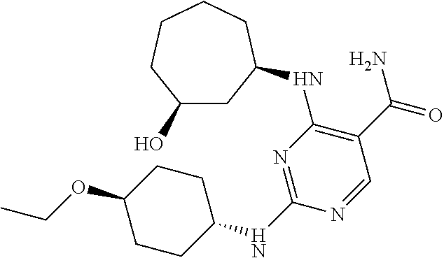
C1(OCC)CCC(NC2=NC(NC3CC(O)CCCC3)=C(C(N)=O)C=N2)CC1
